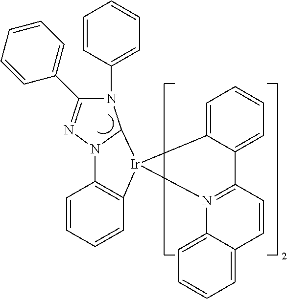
N1(C2=CC=CC=C2)C(C2=CC=CC=C2)=NN2C1[Ir]1(C3=C2C=CC=C3)N2=C(C=CC3=CC=CC=C23)C2=CC=CC=C12
